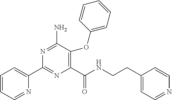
N1=C(N)C(OC2=CC=CC=C2)=C(C(=O)NCCC2=CC=NC=C2)N=C1C1=CC=CC=N1
